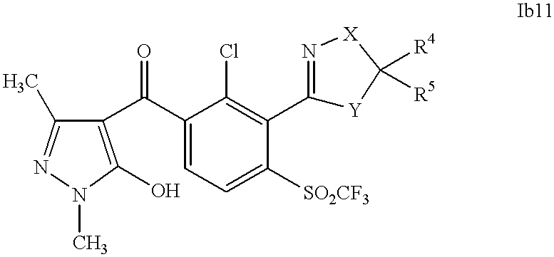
C1(C(C2=C(O)N(C)N=C2C)=O)=CC=C([SO2CF3])C(C2=N[X]C([R4])([R5])[Y]2)=C1Cl
